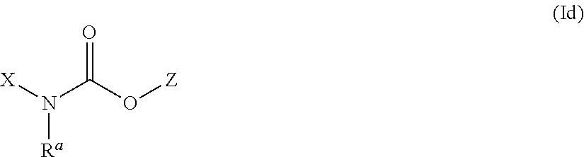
N(C(O[Z])=O)([X])[Ra]
